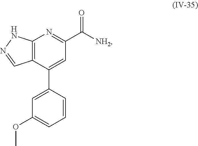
C12=C(C(C3=CC(OC)=CC=C3)=CC(C([NH2])=O)=N1)C=NN2
